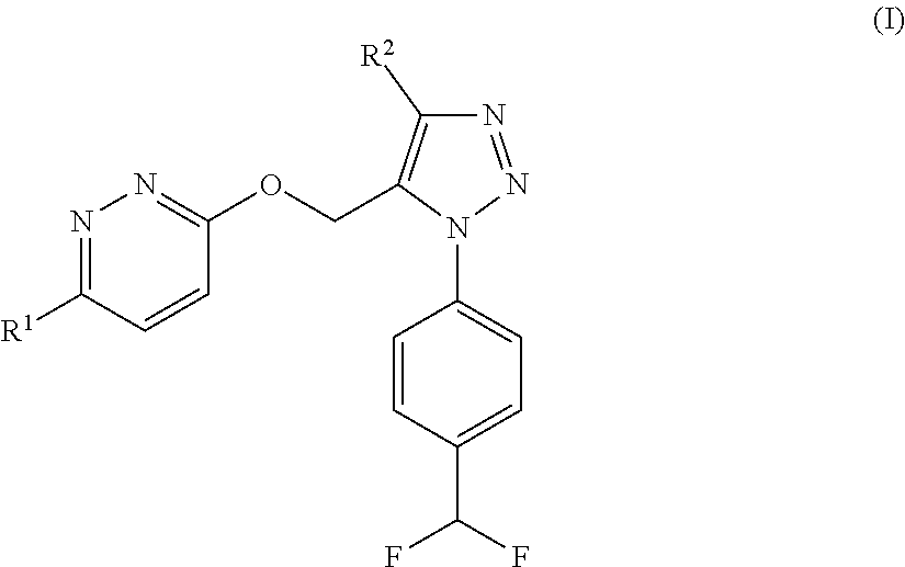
N1=NN(C2=CC=C(C(F)F)C=C2)C(COC2=NN=C([R1])C=C2)=C1[R2]
